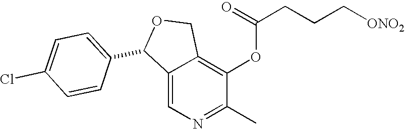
C12=CN=C(C)C(OC(CCC[ONO2])=O)=C1COC2C1=CC=C(Cl)C=C1
